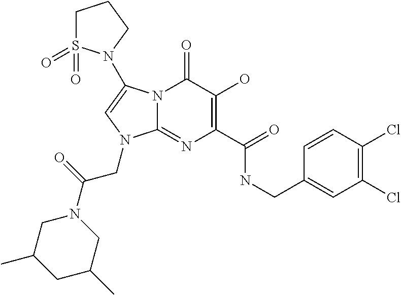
N12C(=NC(C(NCC3=CC(Cl)=C(Cl)C=C3)=O)=C(O)C1=O)N(CC(N1CC(C)CC(C)C1)=O)C=C2N1S(=O)(=O)CCC1
